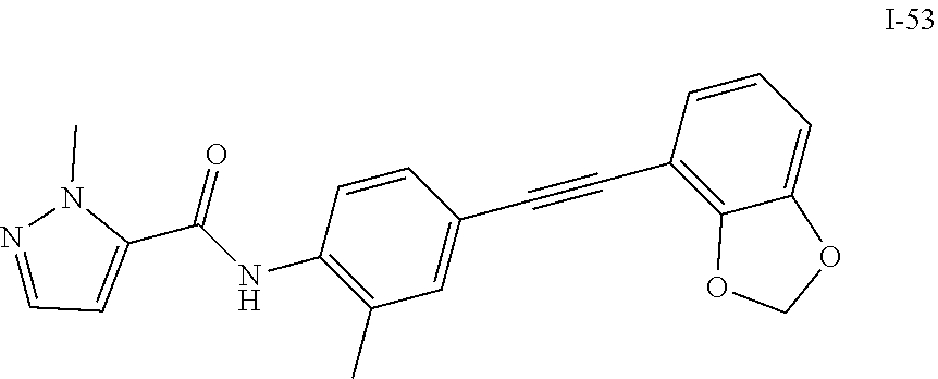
C1(C#CC2=CC(C)=C(NC(C3=CC=NN3C)=O)C=C2)=C2C(=CC=C1)OCO2
